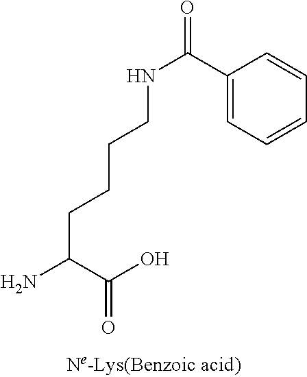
N(C(C1=CC=CC=C1)=O)CCCCC(N)C(O)=O
